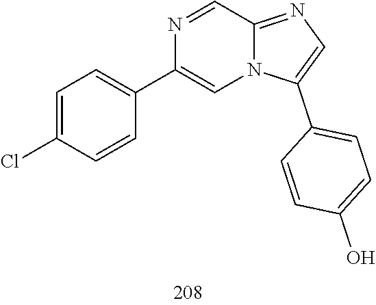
C1(C2=CC=C(O)C=C2)=CN=C2C=NC(C3=CC=C(Cl)C=C3)=CN12
